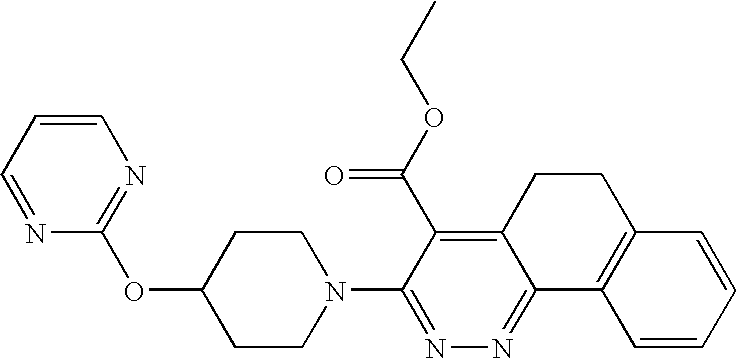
N1(C2=NN=C3C(=C2C(OCC)=O)CCC2=C3C=CC=C2)CCC(OC2=NC=CC=N2)CC1
